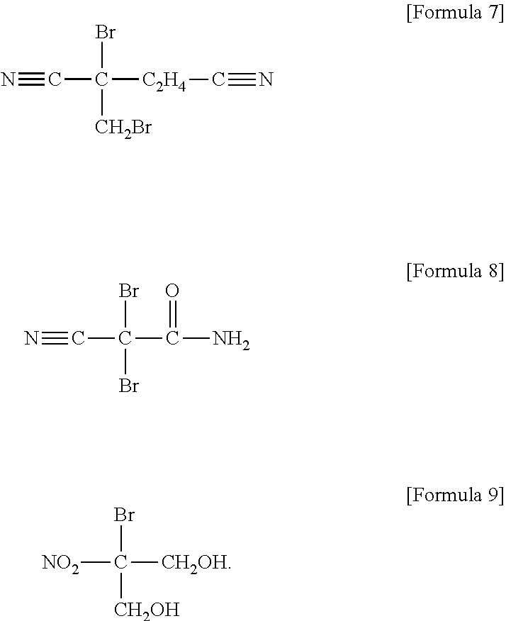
N#CC([C2H4]C#N)([CH2Br])Br.N#CC(C(N)=O)(Br)Br.[NO2]C(Br)([CH2OH])[CH2OH]
